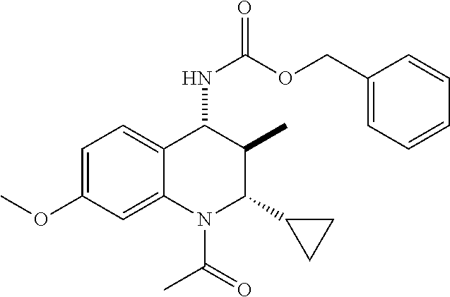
C12=CC(OC)=CC=C1C(NC(=O)OCC1=CC=CC=C1)C(C)C(C1CC1)N2C(=O)C
